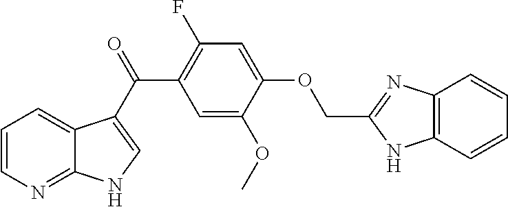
C1=CN=C2C(=C1)C(C(=O)C1=C(F)C=C(OCC3=NC4=C(N3)C=CC=C4)C(OC)=C1)=CN2
